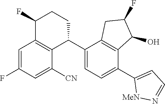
C1(C2C3=C(C(F)CC2)C=C(F)C=C3[CN])=CC=C(C2=CC=N[MeN]2)C2=C1CC(F)C2O
